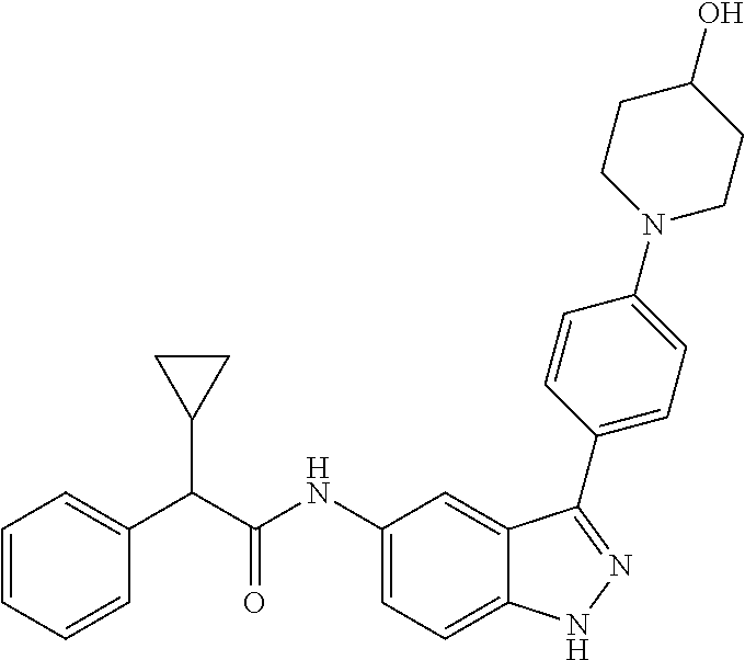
C1(NC(C(C2CC2)C2=CC=CC=C2)=O)=CC=C2C(=C1)C(C1=CC=C(N3CCC(O)CC3)C=C1)=NN2
